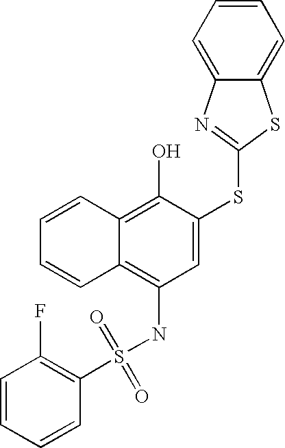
C1=CC=CC2=C(O)C(SC3=NC4=CC=CC=C4S3)=CC(NS(C3=C(F)C=CC=C3)(=O)=O)=C12
